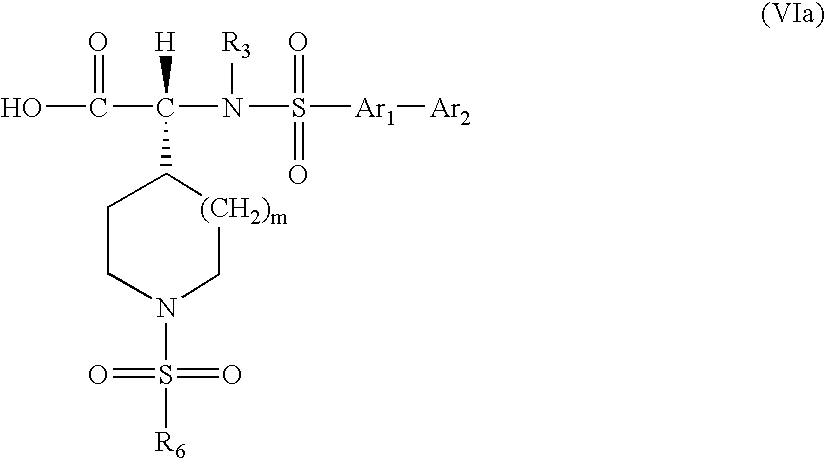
C1CN(S([R6])(=O)=O)C[(CH2)m]C1C(N(S([Ar1][Ar2])(=O)=O)[R3])(C(O)=O)[H]
